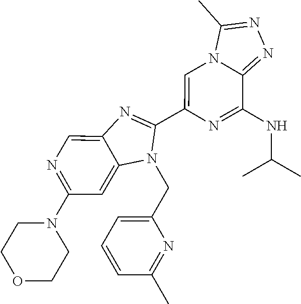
N1=C(N2CCOCC2)C=C2C(=C1)N=C(C1=CN3C(=NN=C3C)C(NC(C)C)=N1)N2CC1=CC=CC(C)=N1
